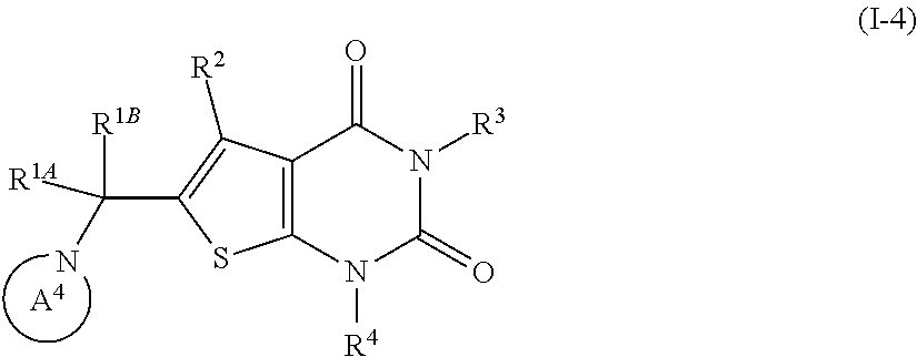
[A4].C12=C(N([R4])C(=O)N([R3])C1=O)SC(C(N)([R1A])[R1B])=C2[R2]
